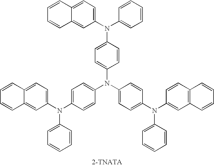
C1(N(C2=CC=CC=C2)C2=CC=C(N(C3=CC=C(N(C4=CC5=C(C=C4)C=CC=C5)C4=CC=CC=C4)C=C3)C3=CC=C(N(C4=CC=C5C(=C4)C=CC=C5)C4=CC=CC=C4)C=C3)C=C2)=CC=C2C(=C1)C=CC=C2
